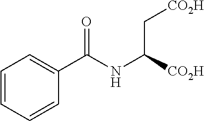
C1=CC=CC(C(NC([CO2H])C[CO2H])=O)=C1
